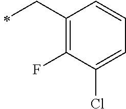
C1(CC)=C(F)C(Cl)=CC=C1
